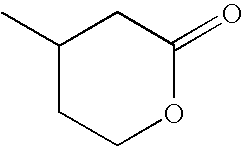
C1(C)CCOC(=O)C1
